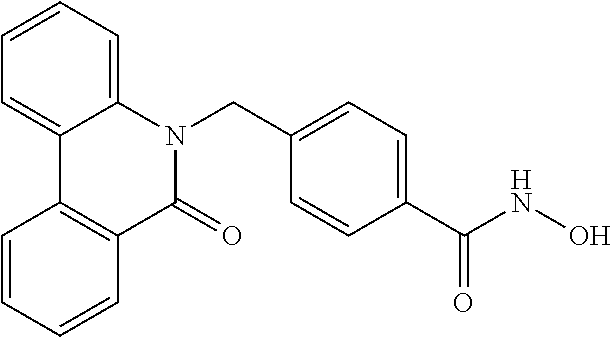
C12=CC=CC=C1N(CC1=CC=C(C(NO)=O)C=C1)C(=O)C1=C2C=CC=C1
